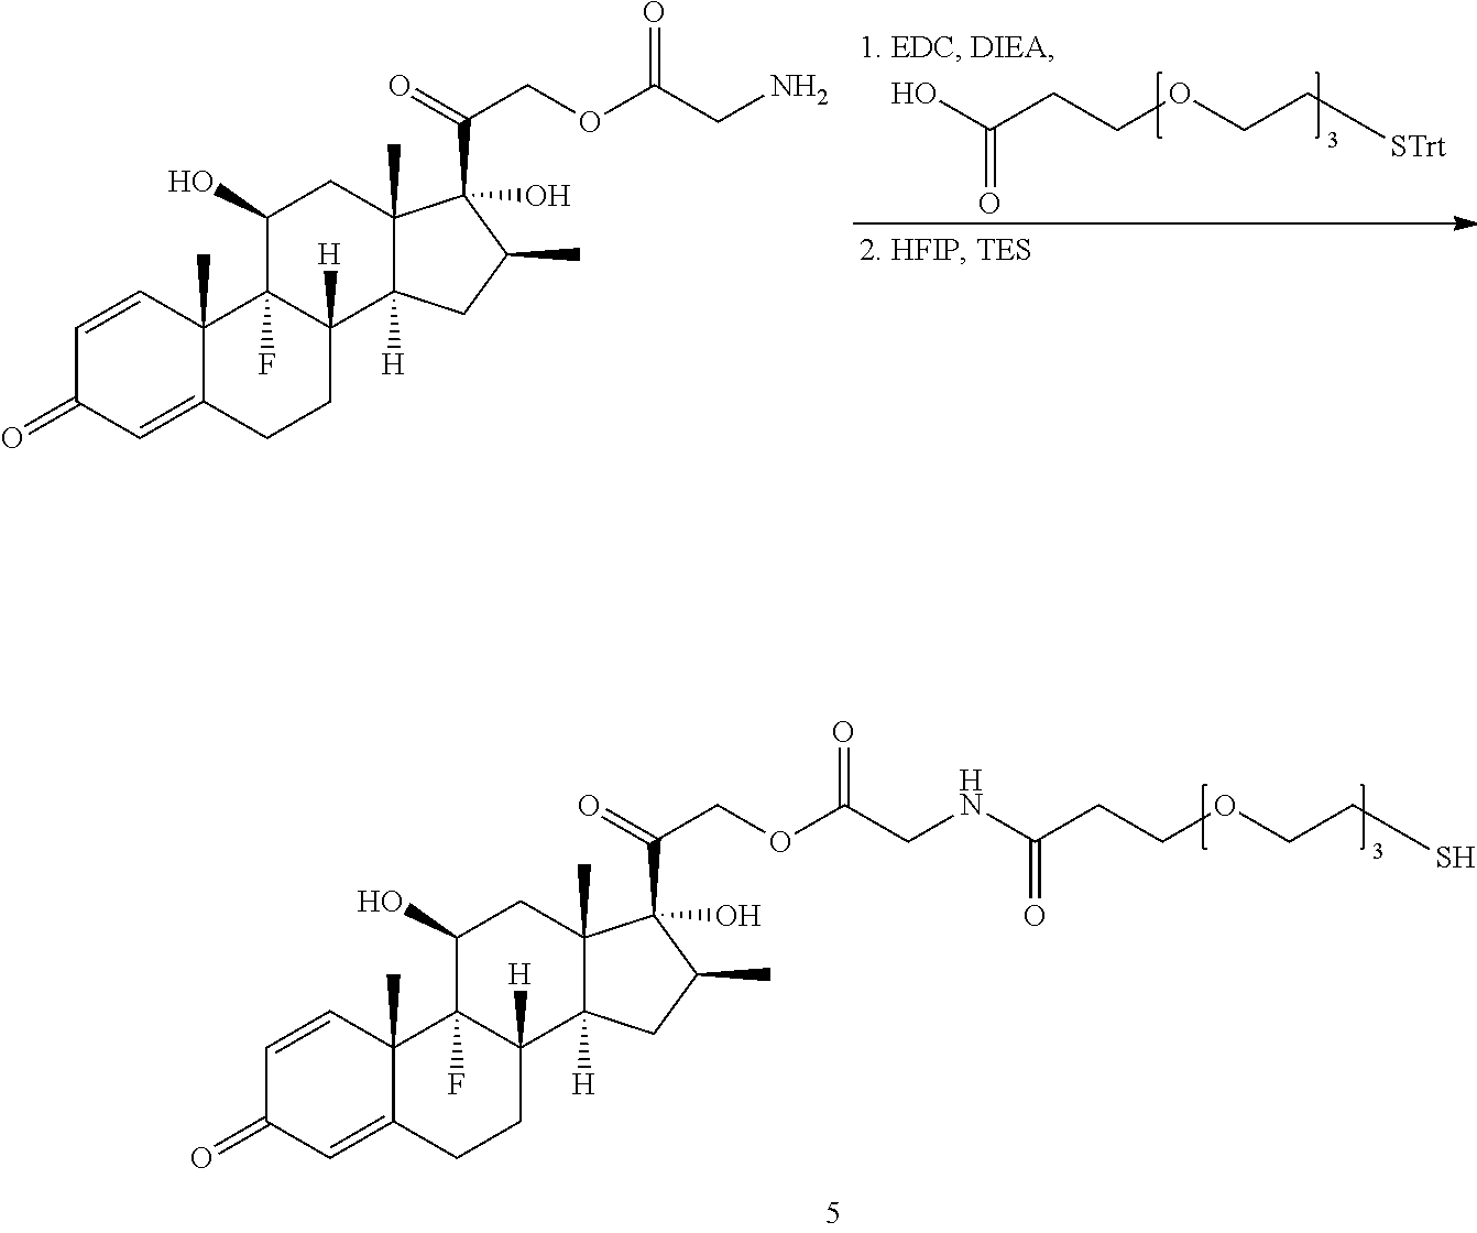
OC(CCOCC[STrt])=O.C1=CC2(C)C(=CC1=O)CCC1([H])C2(F)C(O)CC2(C)C1([H])CC(C)C2(C(=O)COC(CN)=O)O.C1=CC2(C)C(=CC1=O)CCC1([H])C2(F)C(O)CC2(C)C1([H])CC(C)C2(C(=O)COC(CNC(CCOCCS)=O)=O)O
